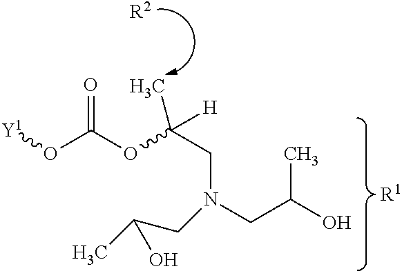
[R2].OC(CN(CC(C)(OC(O[Y1])=O)[H])CC(C)O)C.[R1]
